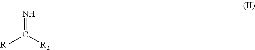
N=C([R2])[R1]
